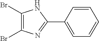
C1(Br)=C(Br)N=C(C2=CC=CC=C2)N1
